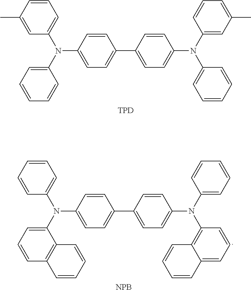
N(C1=CC=C(C2=CC=C(N(C3=CC=CC=C3)C3=CC(C)=CC=C3)C=C2)C=C1)(C1=CC=CC(C)=C1)C1=CC=CC=C1.[TPD].N(C1=CC=C(C2=CC=C(N(C3=C4C(=CC=C3)C=CC=C4)C3=CC=CC=C3)C=C2)C=C1)(C1=CC=CC=C1)C1=CC=CC2=C1C=CC=C2.[NPB]
